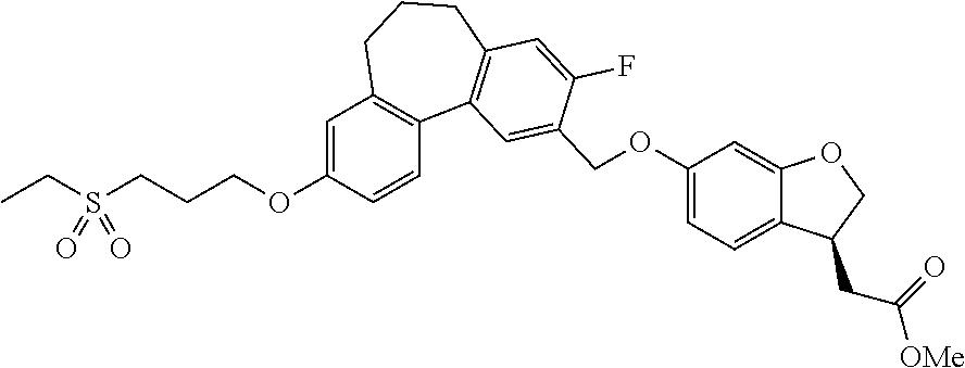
C1=C(OCCCS(CC)(=O)=O)C=CC2=C1CCCC1=C2C=C(COC2=CC=C3C(=C2)OCC3CC(=O)[OMe])C(F)=C1
